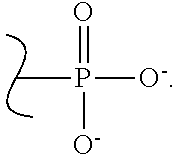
CP(=O)([O-])[O-]
